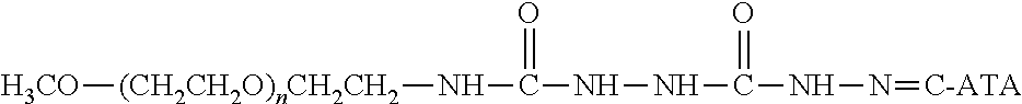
[H3CO][(CH2CH2O)nCH2CH2]NC(NNC(NN=[C-ATA])=O)=O
